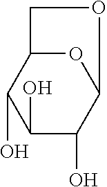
C12OC(C(O)C(O)C1O)OC2
